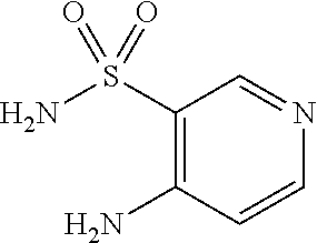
C1(S(N)(=O)=O)=C(N)C=CN=C1
